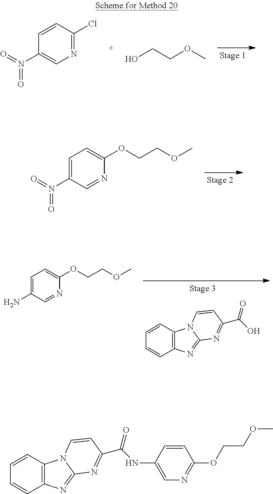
C1=CC(Cl)=NC=C1N(=O)=O.OCCOC.C1=C(N(=O)=O)C=NC(OCCOC)=C1.C1=CC2=C(C=C1)N=C1N2C=CC(C(O)=O)=N1.C1=C(N)C=NC(OCCOC)=C1.C1=CC2=C(C=C1)N=C1N2C=CC(C(NC2=CN=C(OCCOC)C=C2)=O)=N1
